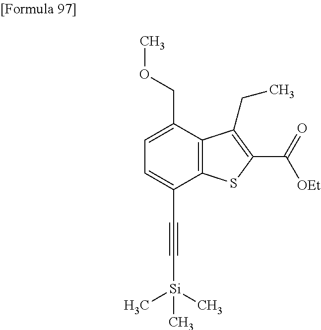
C1=C(C#C[Si](C)(C)C)C2=C(C(COC)=C1)C(CC)=C(C(=O)[OEt])S2
